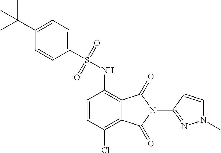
C1(C(C)(C)C)=CC=C(S(=O)(=O)NC2=C3C(=C(Cl)C=C2)C(=O)N(C2=NN(C)C=C2)C3=O)C=C1
